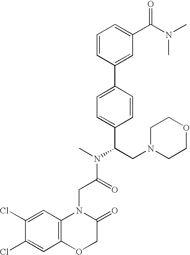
C1=CC(C2=CC=C(C(CN3CCOCC3)N(C)C(=O)CN3C4=C(OCC3=O)C=C(Cl)C(Cl)=C4)C=C2)=CC(C(N(C)C)=O)=C1
